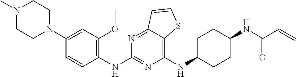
C1(NC2CCC(NC(C=C)=O)CC2)=C2C(=NC(NC3=C(OC)C=C(N4CCN(C)CC4)C=C3)=N1)C=CS2
